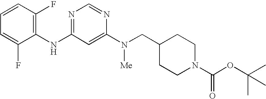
C1=CC(F)=C(NC2=NC=NC(N([Me])CC3CCN(C(OC(C)(C)C)=O)CC3)=C2)C(F)=C1
